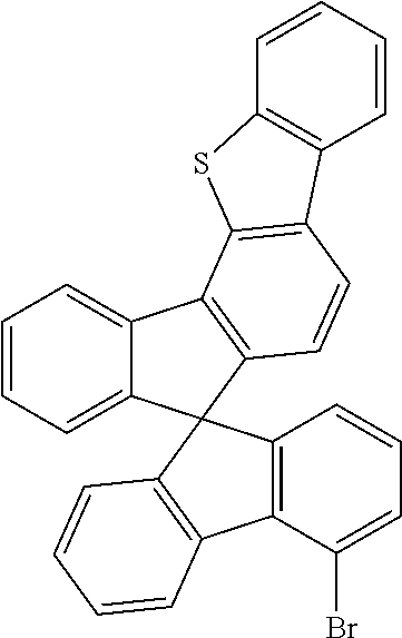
C1=CC=CC2=C1SC1=C2C=CC2=C1C1=CC=CC=C1C21C2=C(C=CC=C2)C2=C1C=CC=C2Br
